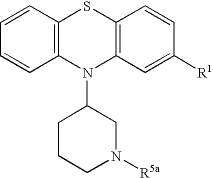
C1=CC=CC2=C1SC1=C(N2C2CCCN([R5a])C2)C=C([R1])C=C1
